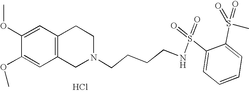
C1=C(OC)C(OC)=CC2=C1CCN(CCCCNS(=O)(=O)C1=CC=CC=C1S(=O)(=O)C)C2.Cl
